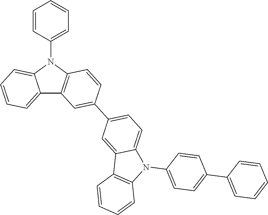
C12=CC=CC=C1N(C1=CC=CC=C1)C1=C2C=C(C2=CC=C3C(=C2)C2=C(N3C3=CC=C(C4=CC=CC=C4)C=C3)C=CC=C2)C=C1
